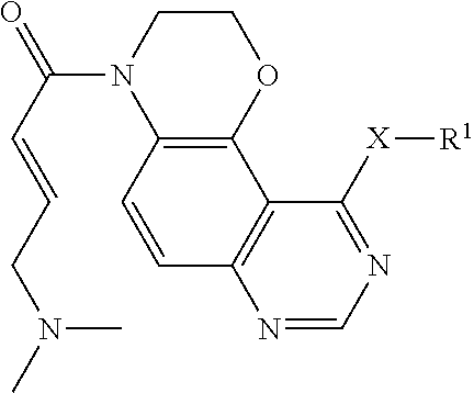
N(C)(C)CC=CC(=O)N1C2=C(OCC1)C1=C(N=CN=C1[X][R1])C=C2
